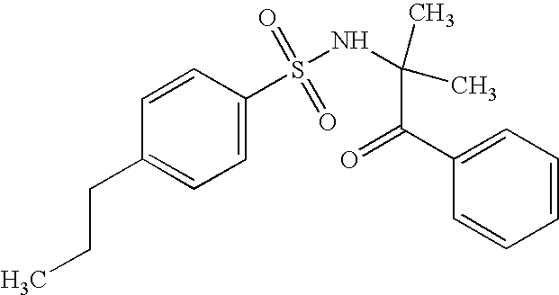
C1(C(=O)C(NS(C2=CC=C(CCC)C=C2)(=O)=O)(C)C)=CC=CC=C1
